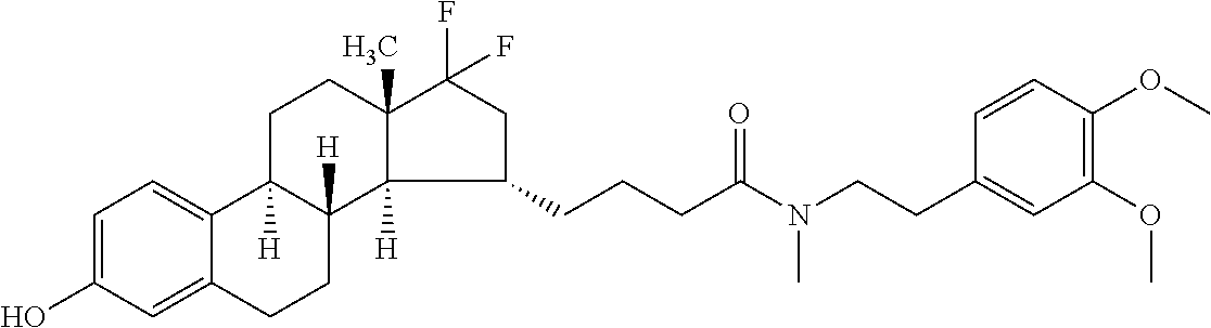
C1=C(O)C=C2C(=C1)C1([H])C([H])(CC2)C2([H])C(C)(CC1)C(F)(F)CC2CCCC(N(CCC1=CC(OC)=C(OC)C=C1)C)=O
